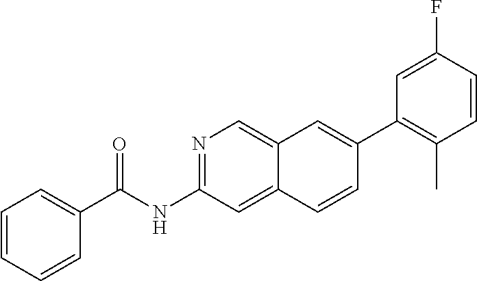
N1=C(NC(=O)C2=CC=CC=C2)C=C2C(=C1)C=C(C1=C(C)C=CC(F)=C1)C=C2
